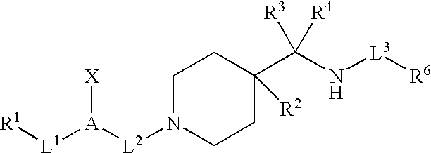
N1([L2][A]([L1][R1])[X])CCC(C(N[L3][R6])([R3])[R4])([R2])CC1
